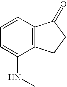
C1=CC2=C(C(NC)=C1)CCC2=O
